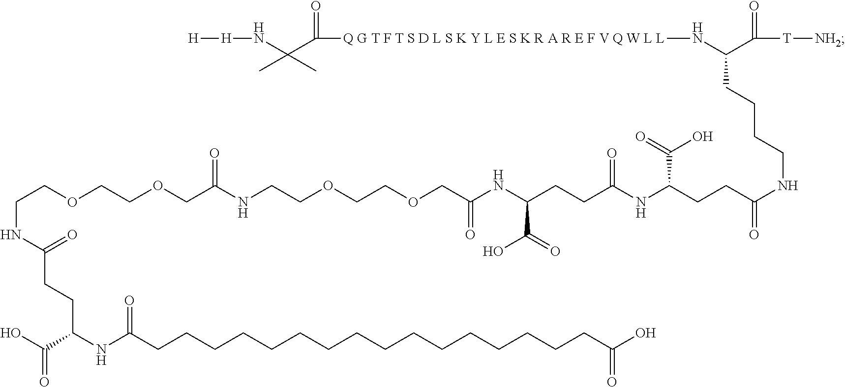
N(C(COCCOCCNC(COCCOCCNC(CCC(C(O)=O)NC(CCCCCCCCCCCCCCCCC(O)=O)=O)=O)=O)=O)C(CCC(NC(CCC(NCCCCC(C(=O)[T][NH2])N[Q G T F T S D L S K Y L E S K R A R E F V Q W L L]C(C(C)(C)N[H][H])=O)=O)C(=O)O)=O)C(=O)O
